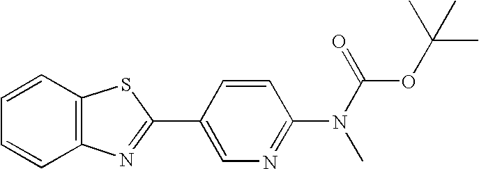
C1=CC2=C(C=C1)N=C(C1=CN=C(N(C)C(OC(C)(C)C)=O)C=C1)S2
